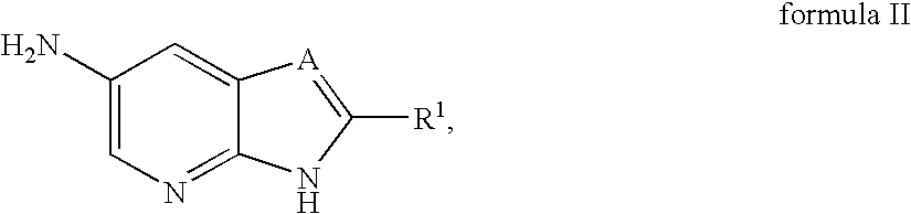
NC1=CN=C2C(=C1)[A]=C([R1])N2
